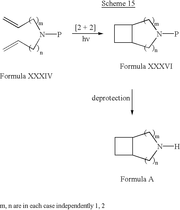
C=CCN(P)CC=C.C12C(CN(P)C1)CC2.C12C(CN([H])C1)CC2
